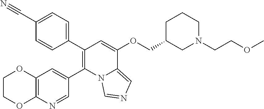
C1(C2=CC=C(C#N)C=C2)=C(C2=CC3=C(N=C2)OCCO3)N2C(=CN=C2)C(OCC2CN(CCOC)CCC2)=C1
